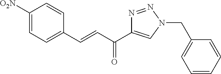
C1([O2N])=CC=C(C=CC(=O)C2=CN(CC3=CC=CC=C3)N=N2)C=C1
